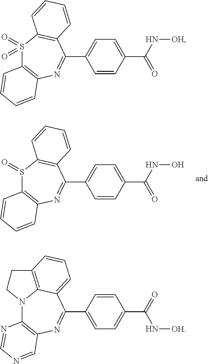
S1(=O)C2=C(N=C(C3=CC=C(C(NO)=O)C=C3)C3=C1C=CC=C3)C=CC=C2.S1(=O)(=O)C2=C(N=C(C3=CC=C(C(N[OH])=O)C=C3)C3=C1C=CC=C3)C=CC=C2.N12C3=C(N=C(C4=CC=C(C(N[OH])=O)C=C4)C4=CC=CC(=C14)CC2)C=NC=N3
